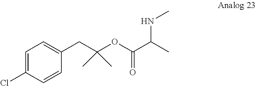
C1=C(Cl)C=CC(CC(OC(C(C)NC)=O)(C)C)=C1
